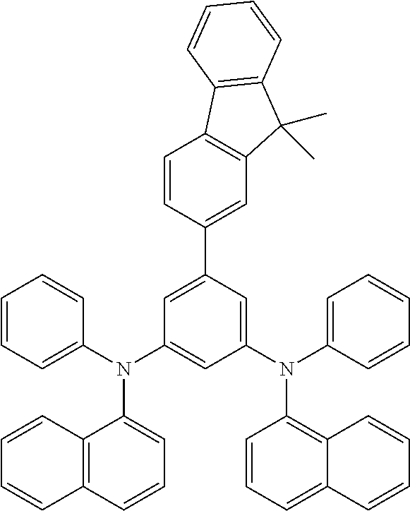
C1=CC=C(N(C2=CC(N(C3=CC=CC=C3)C3=C4C(=CC=C3)C=CC=C4)=CC(C3=CC4=C(C=C3)C3=C(C4(C)C)C=CC=C3)=C2)C2=CC=CC3=C2C=CC=C3)C=C1
